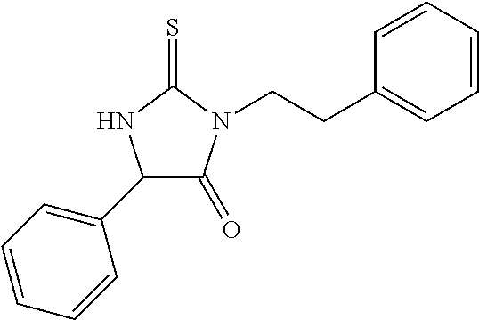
C1(C2=CC=CC=C2)C(=O)N(CCC2=CC=CC=C2)C(=S)N1
